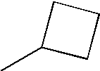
C1C(C)CC1
